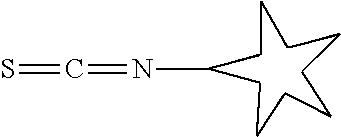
N(C)=C=S
